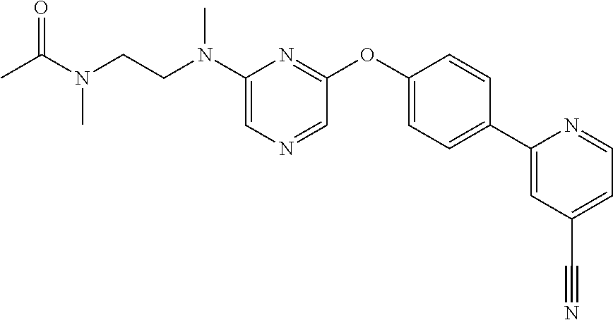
N(C1=CN=CC(OC2=CC=C(C3=CC(C#N)=CC=N3)C=C2)=N1)(CCN(C(=O)C)C)C
